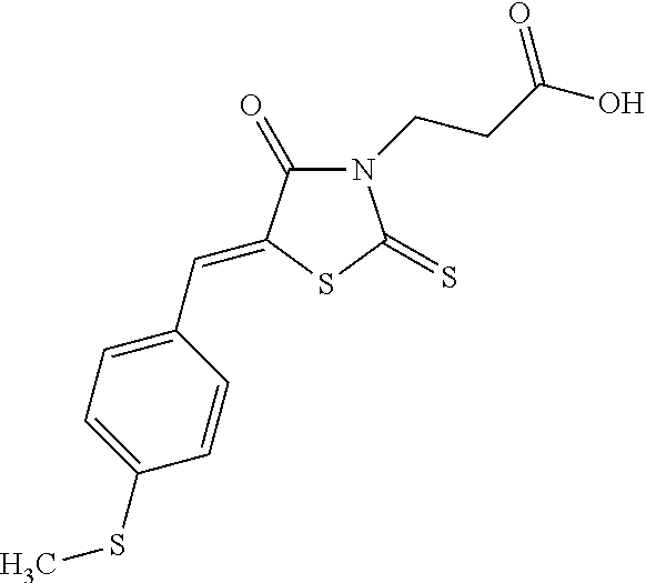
N1(CCC(O)=O)C(=O)C(=CC2=CC=C(SC)C=C2)SC1=S
